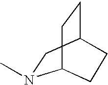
N1(C)CC2CCC1CC2
